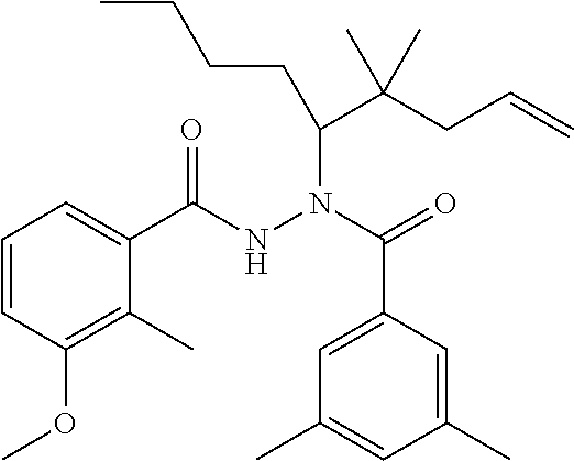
C1=CC(OC)=C(C)C(C(NN(C(=O)C2=CC(C)=CC(C)=C2)C(C(CC=C)(C)C)CCCC)=O)=C1
